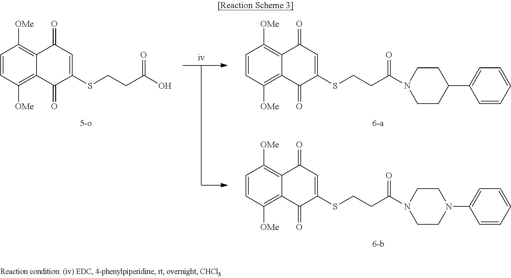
C1=CC([OMe])=C2C(=C1[OMe])C(=O)C=C(SCCC(O)=O)C2=O.C1=CC([OMe])=C2C(=C1[OMe])C(=O)C=C(SCCC(N1CCC(C3=CC=CC=C3)CC1)=O)C2=O.C1=CC([OMe])=C2C(=C1[OMe])C(=O)C=C(SCCC(N1CCN(C3=CC=CC=C3)CC1)=O)C2=O
